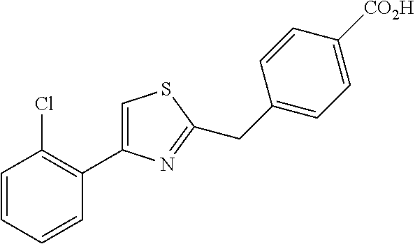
C1=CC=CC(C2=CSC(CC3=CC=C([CO2H])C=C3)=N2)=C1Cl
